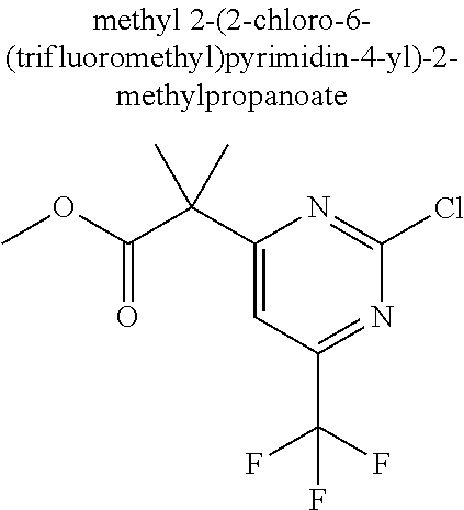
C1(C(C(OC)=O)(C)C)=CC(C(F)(F)F)=NC(Cl)=N1
